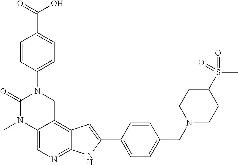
C1=C2C(=C3C(=N1)NC(C1=CC=C(CN4CCC(S(=O)(C)=O)CC4)C=C1)=C3)CN(C1=CC=C(C(=O)O)C=C1)C(=O)N2C
